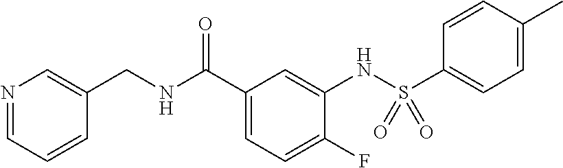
N1=CC=CC(CNC(C2=CC=C(F)C(NS(C3=CC=C(C)C=C3)(=O)=O)=C2)=O)=C1
